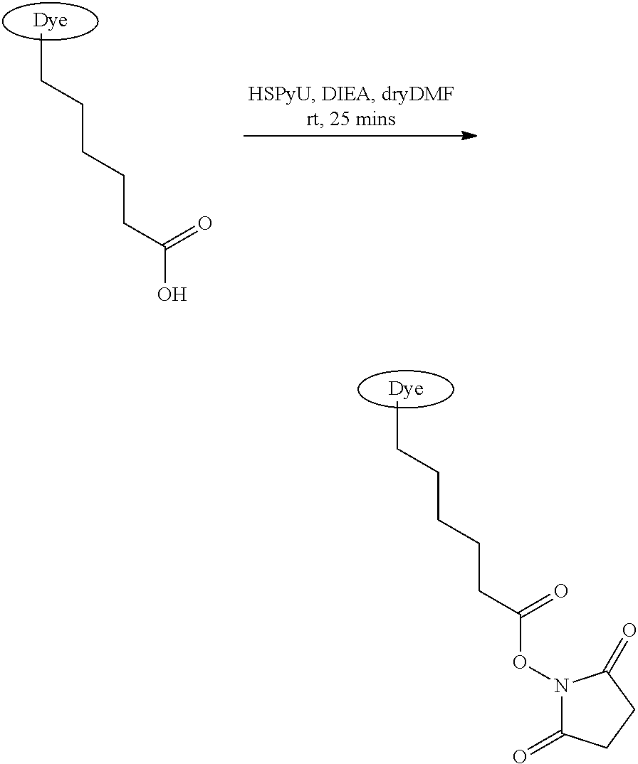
CCCCCCC(ON1C(=O)CCC1=O)=O.CCCCCCC(O)=O
